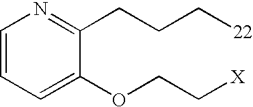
C1=CC=C(OCC[X])C(CCC[22])=N1
